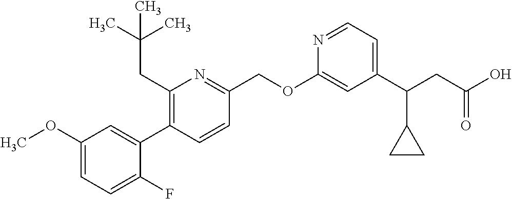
C1(OC)=CC=C(F)C(C2=C(CC(C)(C)C)N=C(COC3=CC(C(CC(O)=O)C4CC4)=CC=N3)C=C2)=C1
